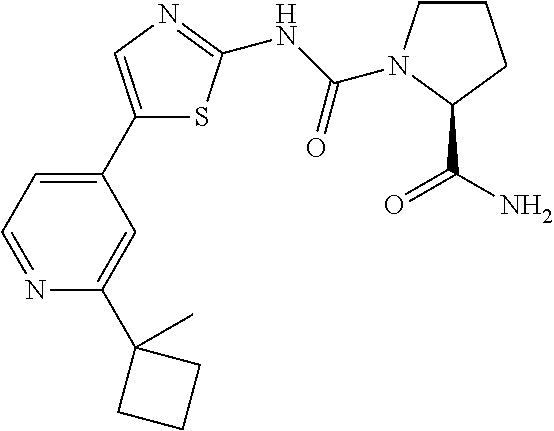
C1(C2=CC=NC(C3(C)CCC3)=C2)=CN=C(NC(=O)N2CCCC2C(=O)N)S1
